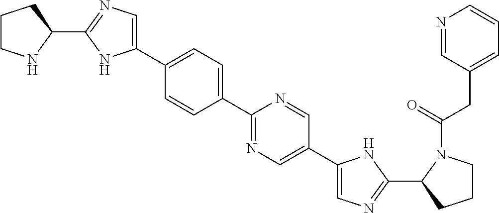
C1(C2=CC=C(C3=NC=C(C4=CN=C(C5CCCN5C(=O)CC5=CC=CN=C5)N4)C=N3)C=C2)=CN=C(C2CCCN2)N1
